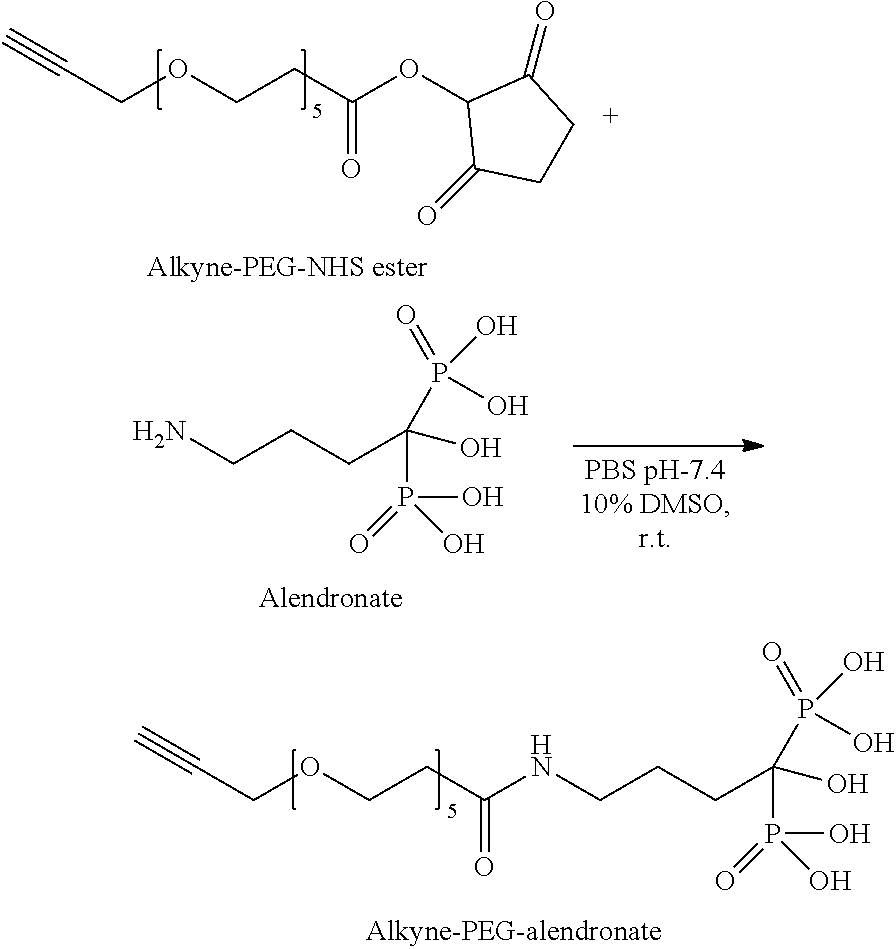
C(COCCC(=O)NCCCC(O)(P(O)(=O)O)P(=O)(O)O)#C.C(COCCC(OC1C(=O)CCC1=O)=O)#C.NCCCC(O)(P(O)(=O)O)P(=O)(O)O
